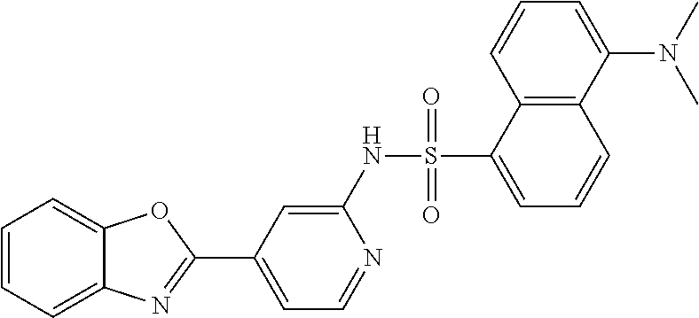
C1=CC=C2C(=C1)OC(C1=CC=NC(NS(C3=CC=CC4=C3C=CC=C4N(C)C)(=O)=O)=C1)=N2
